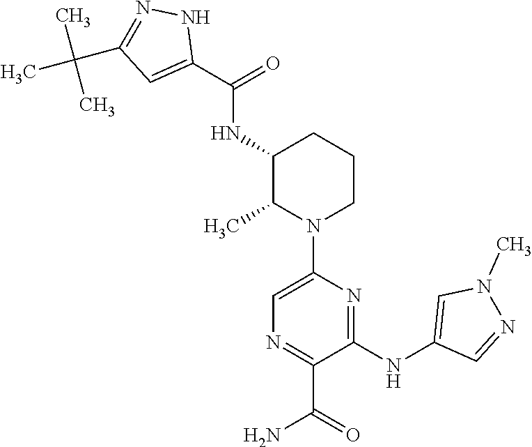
C1(C(NC2C(C)N(C3=CN=C(C(N)=O)C(NC4=CN(C)N=C4)=N3)CCC2)=O)=CC(C(C)(C)C)=NN1
